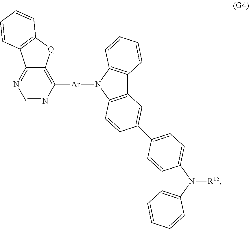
C1=NC([Ar]N2C3=C(C4=C2C=CC=C4)C=C(C2=CC=C4C(=C2)C2=C(N4[R15])C=CC=C2)C=C3)=C2C(=N1)C1=C([Q]2)C=CC=C1
